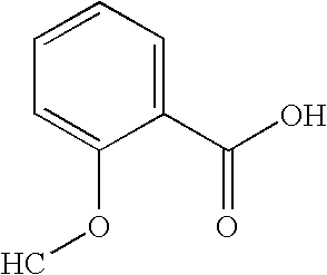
C1=CC=C(C(O)=O)C(OC)=C1
